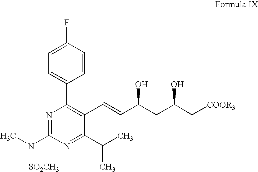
C1=CC(F)=CC=C1C1=C(C=CC(CC(C[COOR3])O)O)C(C(C)C)=NC(N(C)[SO2CH3])=N1
